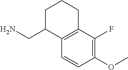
C1(CN)C2=C(CCC1)C(F)=C(OC)C=C2
